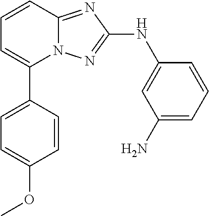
C1=CC2=NC(NC3=CC(N)=CC=C3)=NN2C(C2=CC=C(OC)C=C2)=C1
